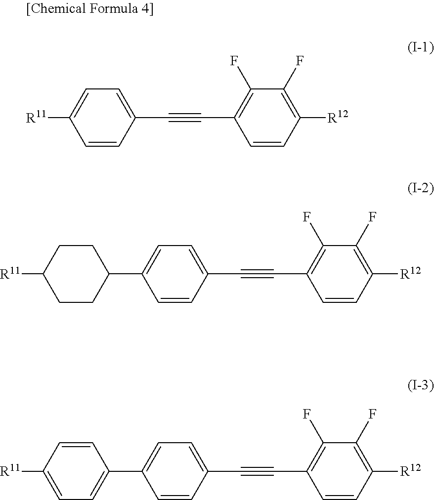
C1=CC(C#CC2=C(F)C(F)=C([R12])C=C2)=CC=C1[R11].C1=CC(C#CC2=C(F)C(F)=C([R12])C=C2)=CC=C1C1CCC([R11])CC1.C1=CC(C#CC2=C(F)C(F)=C([R12])C=C2)=CC=C1C1=CC=C([R11])C=C1
